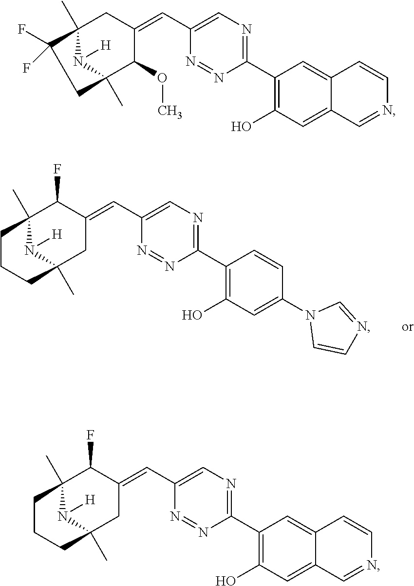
C1(C=C2C(F)C3(C)CCCC(C)(C2)N3[H])=CN=C(C2=C(O)C=C(N3C=CN=C3)C=C2)N=N1.C1(C=C2CC3(C)C(F)(F)CC(C)(C2OC)N3[H])=CN=C(C2=C(O)C=C3C(=C2)C=CN=C3)N=N1.C1(C=C2C(F)C3(C)CCCC(C)(C2)N3[H])=CN=C(C2=C(O)C=C3C(=C2)C=CN=C3)N=N1
